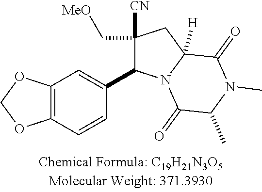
C12=C(C=CC(C3C([CN])(C[MeO])CC4([H])N3C(=O)C(C)N(C)C4=O)=C1)OCO2
